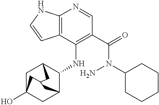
C12=C(C(NC3C4CC5(O)CC3CC(C5)C4)=C(C(=O)N(N)C3CCCCC3)C=N1)C=CN2
